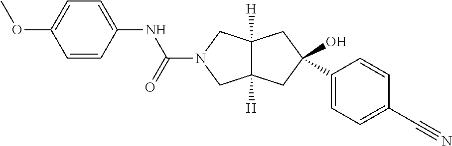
COC1=CC=C(NC(=O)N2CC3([H])C([H])(C2)CC(O)(C2=CC=C(C#N)C=C2)C3)C=C1
